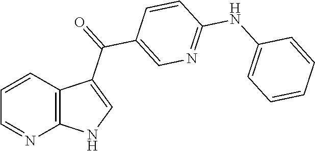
C1=CC2=C(N=C1)NC=C2C(=O)C1=CN=C(NC2=CC=CC=C2)C=C1
